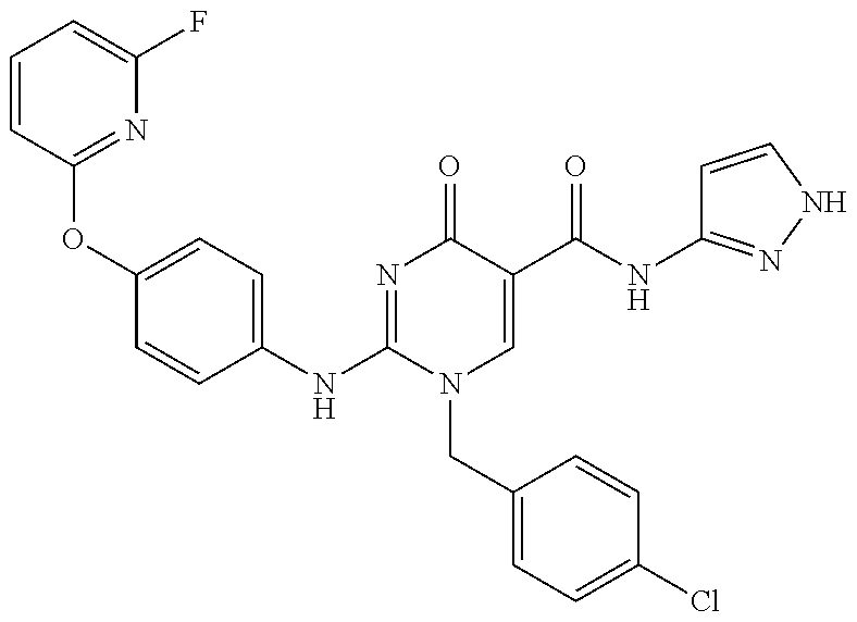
C1(NC2=NC(=O)C(C(NC3=NNC=C3)=O)=CN2CC2=CC=C(Cl)C=C2)=CC=C(OC2=NC(F)=CC=C2)C=C1
